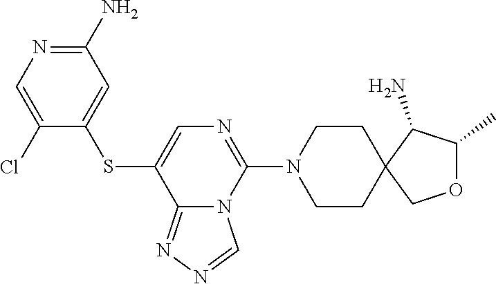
C1CN(C2=NC=C(SC3=CC(N)=NC=C3Cl)C3=NN=CN23)CCC12C(N)C(C)OC2
